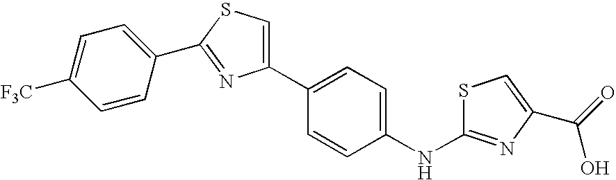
C1(C2=CSC(C3=CC=C([F3C])C=C3)=N2)=CC=C(NC2=NC(C(=O)O)=CS2)C=C1
